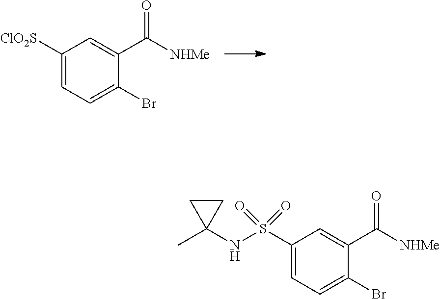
C1([ClO2S])=CC=C(Br)C(C([NHMe])=O)=C1.C1(S(NC2(C)CC2)(=O)=O)=CC=C(Br)C(C([NHMe])=O)=C1
